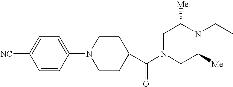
C1=C([NC])C=CC(N2CCC(C(=O)N3CC([Me])N(CC)C([Me])C3)CC2)=C1
